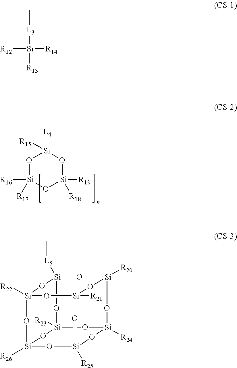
O1[Si]([R16])([R17])O[Si]([R19])([R18])O[Si]1([L4]C)[R15].C[L3][Si]([R13])([R14])[R12].O1[Si]2([R22])O[Si]3([L5]C)O[Si]4([R20])O[Si]1([R21])O[Si]1([R25])O[Si]([R26])(O2)O[Si]([R23])(O3)O[Si]([R24])(O4)O1
